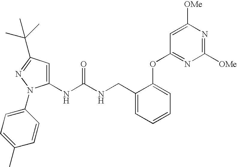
C1(NC(NCC2=CC=CC=C2OC2=NC([OMe])=NC([OMe])=C2)=O)=CC(C(C)(C)C)=NN1C1=CC=C(C)C=C1
